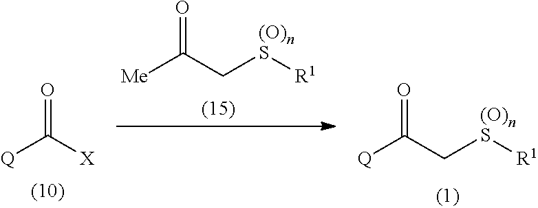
O=C(C[(O)nS][R1])[Me].O=C([X])[Q].O=C(C[(O)nS][R1])[Q]
